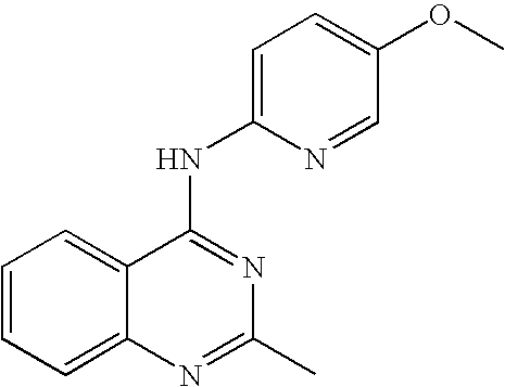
C12=CC=CC=C1C(NC1=CC=C(OC)C=N1)=NC(C)=N2
